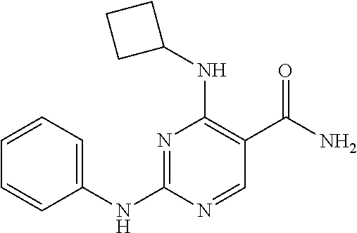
N1=C(NC2=CC=CC=C2)N=CC(C(N)=O)=C1NC1CCC1
